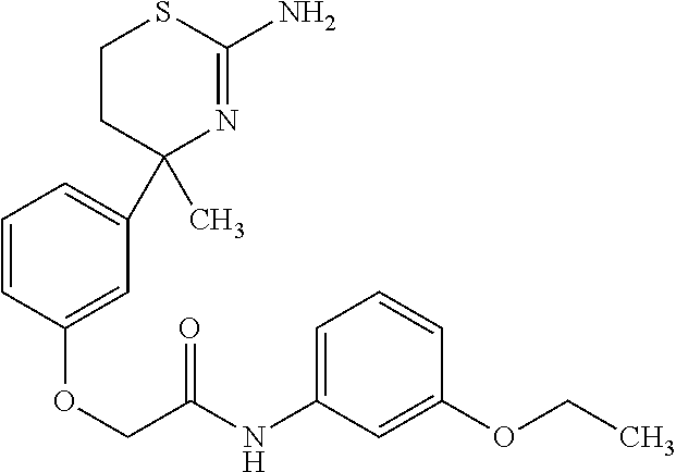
C1=CC(OCC(NC2=CC=CC(OCC)=C2)=O)=CC(C2(C)N=C(N)SCC2)=C1
